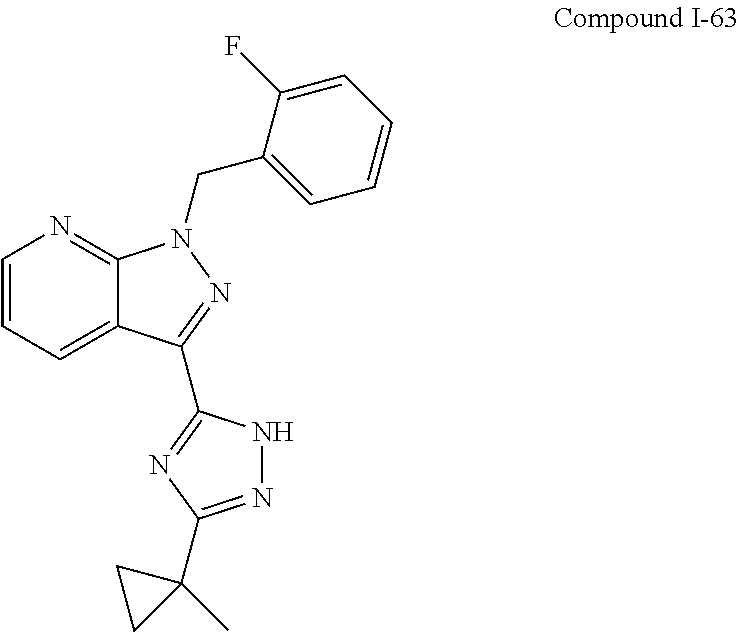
C1=CC=C2C(=N1)N(CC1=CC=CC=C1F)N=C2C1=NC(C2(C)CC2)=NN1
